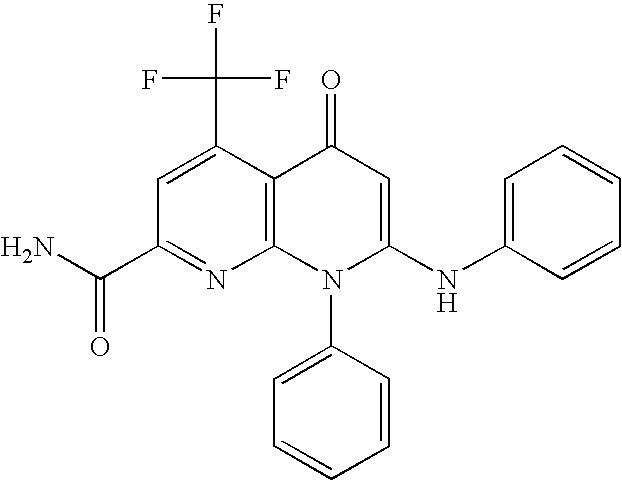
C1(C(N)=O)=NC2=C(C(C(F)(F)F)=C1)C(=O)C=C(NC1=CC=CC=C1)N2C1=CC=CC=C1
